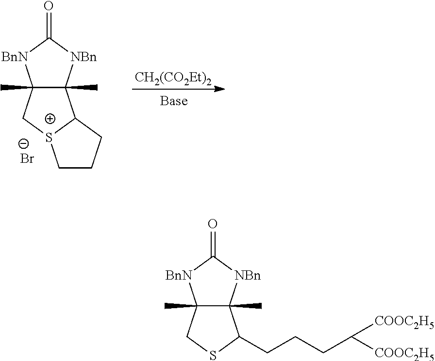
C12(C)C(C)([NBn]C(=O)[BnN]1)C1[S+](C2)CCC1.[Br-].[CH2(CO2Et)2].C12(C)C(C)([NBn]C(=O)[BnN]1)C(CCCC([COOC2H5])[COOC2H5])SC2
